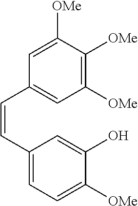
C1([OMe])=C([OMe])C([OMe])=CC(C=CC2=CC=C([OMe])C(O)=C2)=C1
